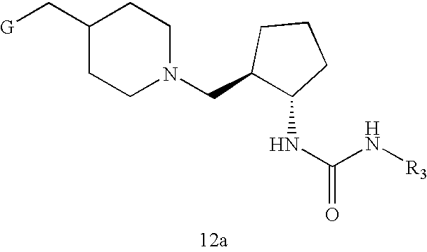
C(N[R3])(NC1C(CN2CCC(C[G])CC2)CCC1)=O
